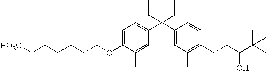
C1=C(OCCCCCC[HO2C])C(C)=CC(C(C2=CC(C)=C(CCC(O)C(C)(C)C)C=C2)(CC)CC)=C1
